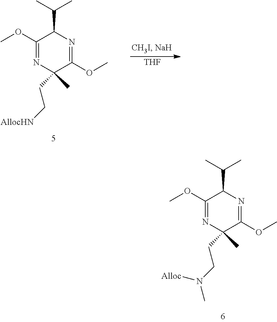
C1(OC)=NC(C)(CCN(C)[Alloc])C(OC)=NC1C(C)C.C1(OC)=NC(C)(CC[AllocHN])C(OC)=NC1C(C)C.[THF]
